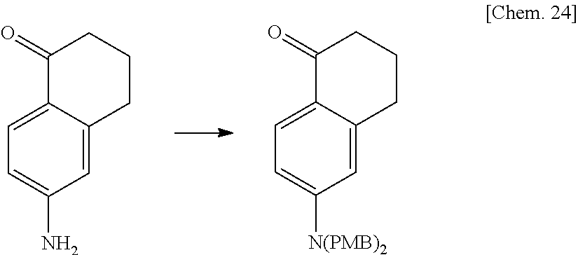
C1CCC(=O)C2=CC=C(N)C=C12.C1CCC(=O)C2=CC=C([N(PMB)2])C=C12
